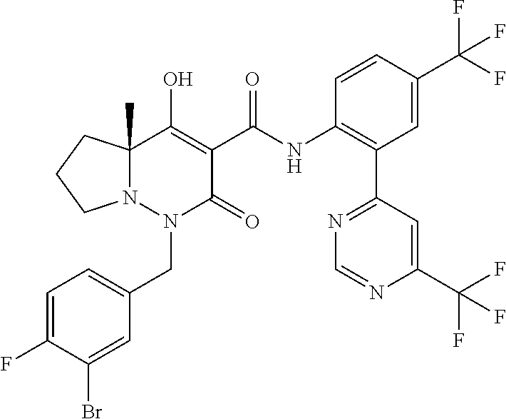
C1=C(F)C(Br)=CC(CN2C(=O)C(C(=O)NC3=C(C4=NC=NC(C(F)(F)F)=C4)C=C(C(F)(F)F)C=C3)=C(O)C3(C)N2CCC3)=C1
